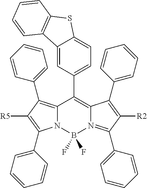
N12C(=C(C3=CC=CC=C3)C([R5])=C1C1=CC=CC=C1)C(C1=CC=C3C(=C1)C1=C(S3)C=CC=C1)=C1N(=C(C3=CC=CC=C3)C([R2])=C1C1=CC=CC=C1)B2(F)F
